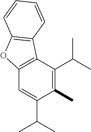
C1(C)=C(C(C)C)C2=C(C=C1C(C)C)OC1=C2C=CC=C1
